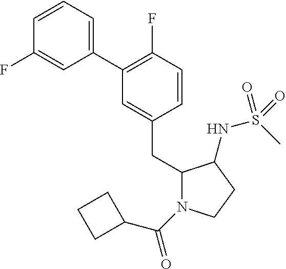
C1(C2=CC=CC(F)=C2)=C(F)C=CC(CC2N(C(C3CCC3)=O)CCC2NS(C)(=O)=O)=C1
